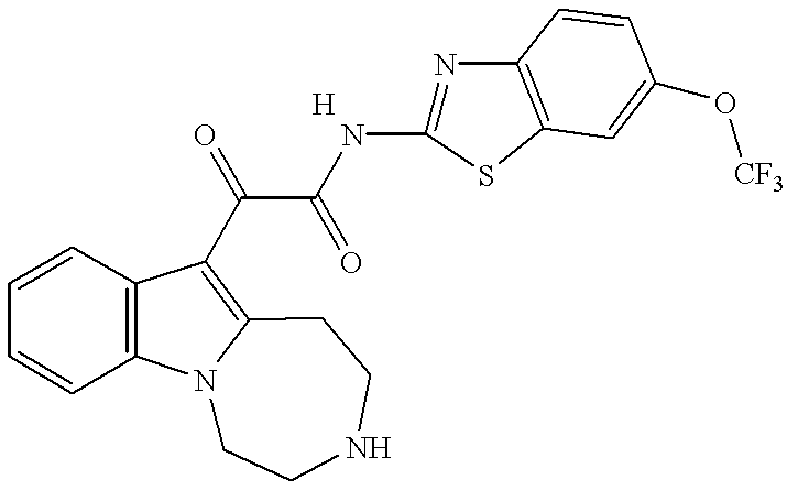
C1=CC2=C(C=C1)C(C(C(NC1=NC3=C(S1)C=C(O[CF3])C=C3)=O)=O)=C1N2CCNCC1
